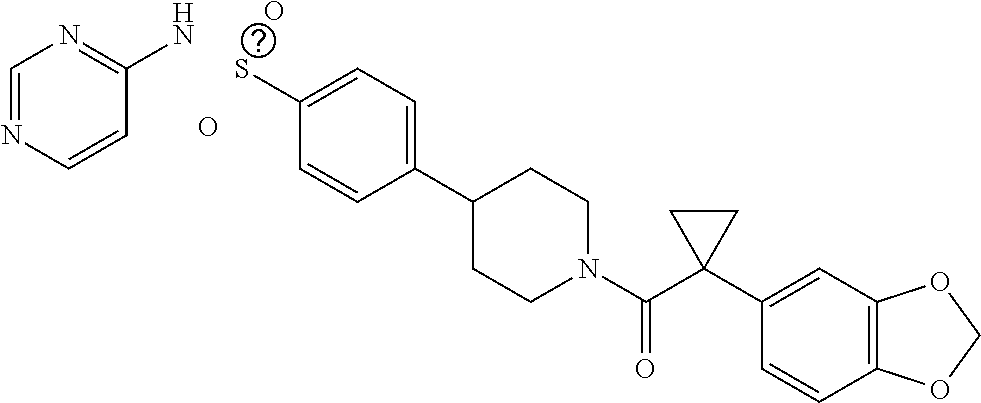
C1=NC=CC(N)=N1.O.SC1=CC=C(C2CCN(C(=O)C3(C4=CC5=C(C=C4)OCO5)CC3)CC2)C=C1.O
